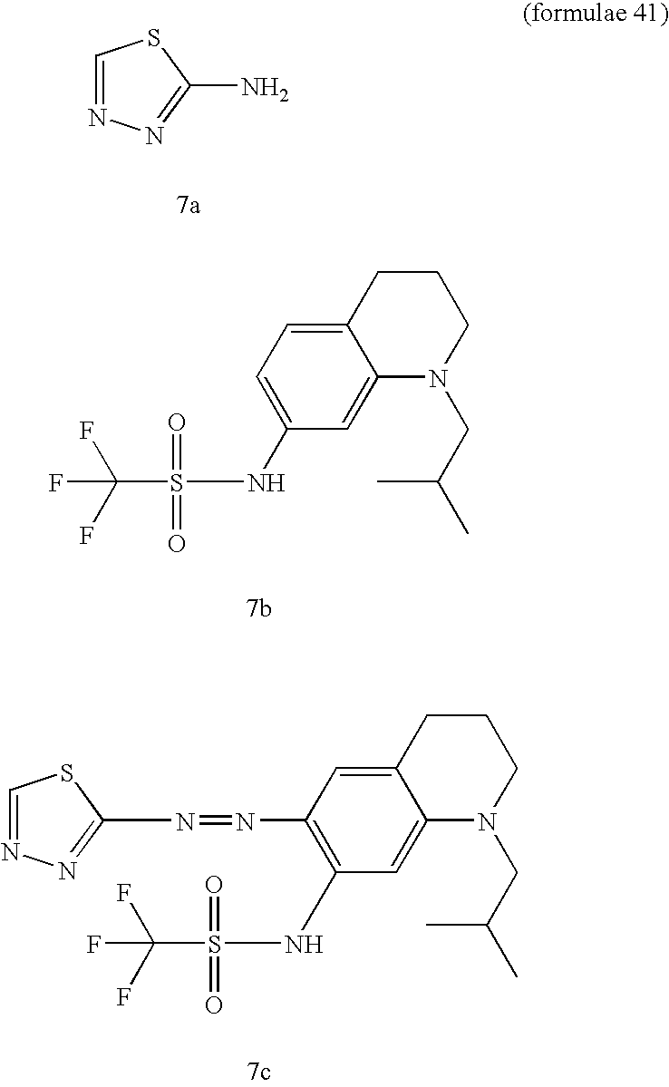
C1=NN=C(N)S1.C12=CC=C(NS(C(F)(F)F)(=O)=O)C=C1N(CC(C)C)CCC2.C12=CC(N=NC3=NN=CS3)=C(NS(C(F)(F)F)(=O)=O)C=C1N(CC(C)C)CCC2
